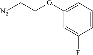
C1(OCC[N2])=CC=CC(F)=C1
